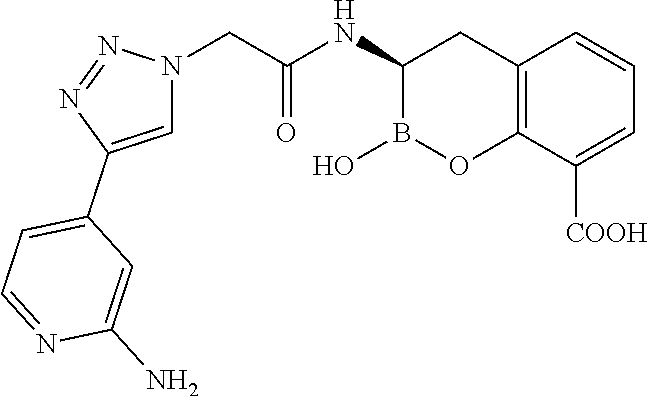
C12=C(C([COOH])=CC=C1)OB(O)C(NC(CN1C=C(C3=CC=NC(N)=C3)N=N1)=O)C2
